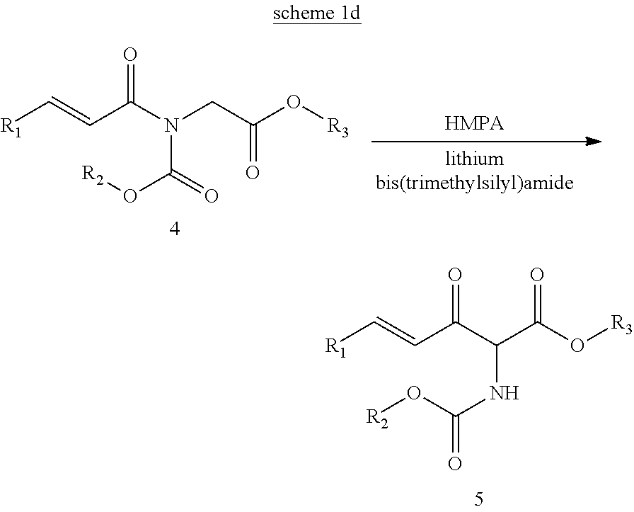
C(C(C(C(O[R3])=O)NC(O[R2])=O)=O)=C[R1].C(C(N(CC(O[R3])=O)C(=O)O[R2])=O)=C[R1]
